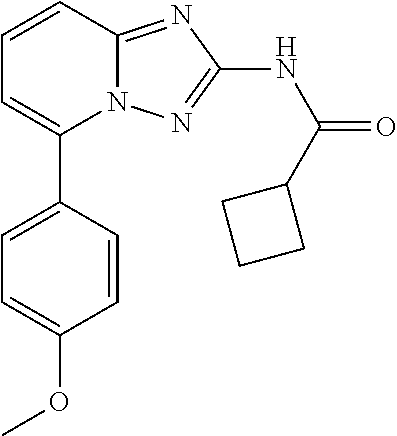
C1=C(C2=CC=CC3=NC(NC(=O)C4CCC4)=NN23)C=CC(OC)=C1
